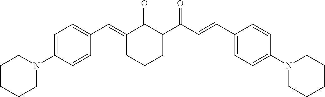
C1=C(N2CCCCC2)C=CC(C=C2C(=O)C(C(=O)C=CC3=CC=C(N4CCCCC4)C=C3)CCC2)=C1
